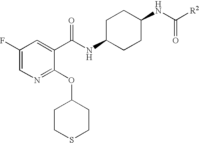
C1(F)=CN=C(OC2CCSCC2)C(C(NC2CCC(NC([R2])=O)CC2)=O)=C1
